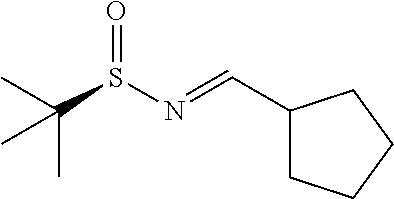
C(S(N=CC1CCCC1)=O)(C)(C)C
